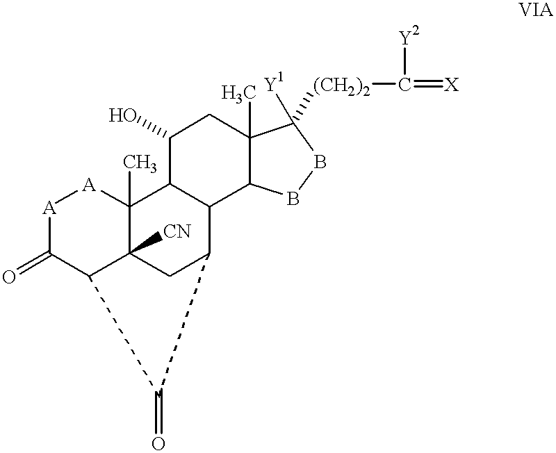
[A]1C(=O)C2C3([CN])C(C)([A]1)C1C(C(C3)C2=O)C2C(C)(CC1O)C([(CH2)2]C(=[X])[Y2])([Y1])BB2
